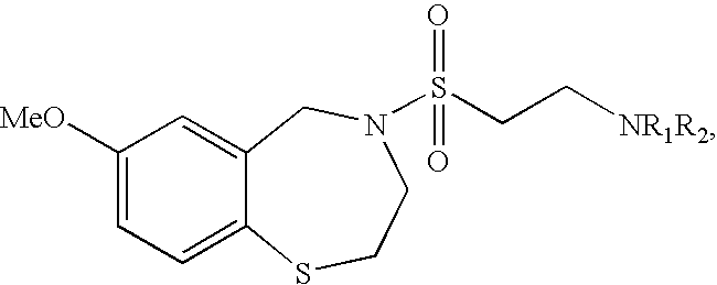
C1([MeO])=CC=C2C(=C1)CN(S(CC[NR1R2])(=O)=O)CCS2
